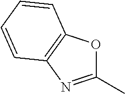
C1(C)=NC2=C(O1)C=CC=C2
